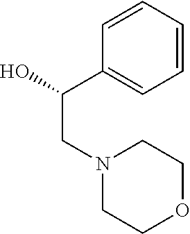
C1=CC=CC(C(O)CN2CCOCC2)=C1
